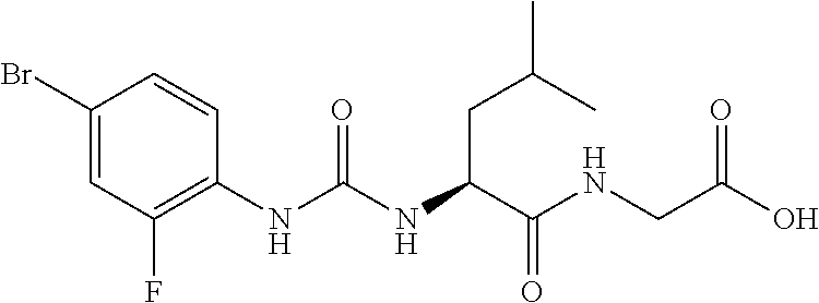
C1(Br)=CC(F)=C(NC(NC(C(NCC(O)=O)=O)CC(C)C)=O)C=C1
